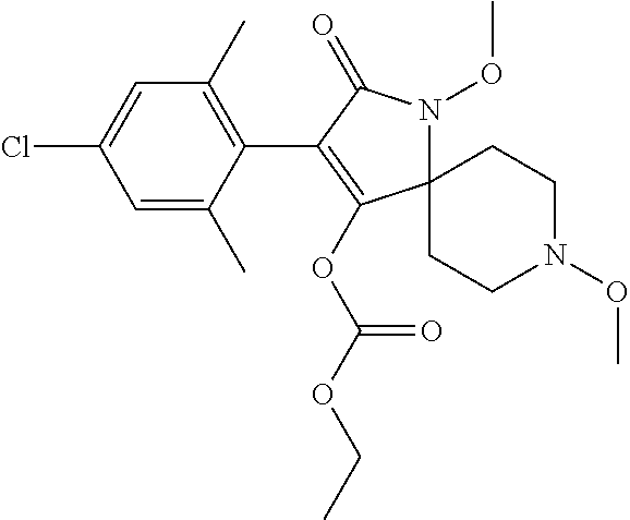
C12(N(OC)C(=O)C(C3=C(C)C=C(Cl)C=C3C)=C1OC(OCC)=O)CCN(OC)CC2
